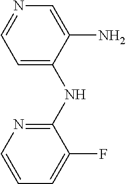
C1=C(NC2=NC=CC=C2F)C(N)=CN=C1
